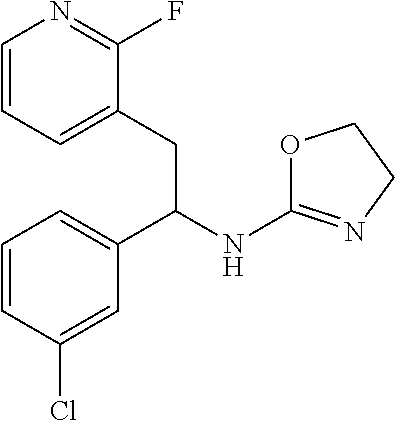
C1=CC=C(CC(NC2=NCCO2)C2=CC=CC(Cl)=C2)C(F)=N1
